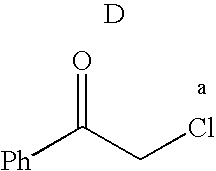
[Ph]C(CCl)=O.[D]
